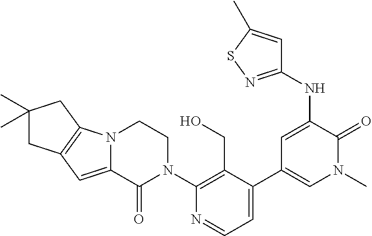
C1=C(C2=CN(C)C(=O)C(NC3=NSC(C)=C3)=C2)C(CO)=C(N2CCN3C(=CC4=C3CC(C)(C)C4)C2=O)N=C1
